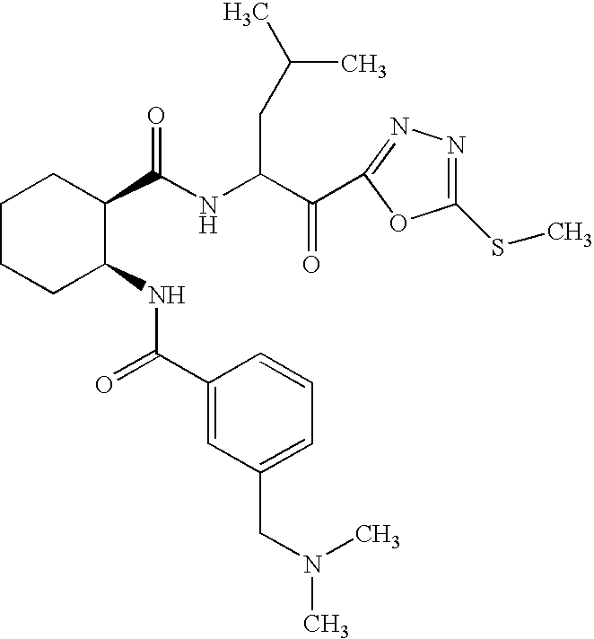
C1CCC(NC(=O)C2=CC(CN(C)C)=CC=C2)C(C(NC(C(C2=NN=C(SC)O2)=O)CC(C)C)=O)C1
